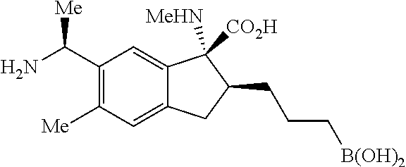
C1(C(N)[Me])=C([Me])C=C2C(=C1)C([MeHN])([CO2H])C(CCC[B(OH)2])C2
